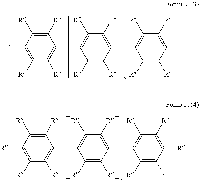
C1([R])=C([R])C(C2=C([R])C([R])=C(C3=C([R])C([R])=C(C)C([R])=C3[R])C([R])=C2[R])=C([R])C([R])=C1[R].C1([R])=C([R])C(C2=C([R])C([R])=C(C3=C([R])C([R])=C([R])C(C)=C3[R])C([R])=C2[R])=C([R])C([R])=C1[R]
